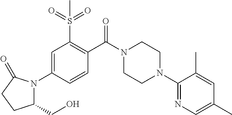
C1=C(N2C(CO)CCC2=O)C=CC(C(N2CCN(C3=NC=C(C)C=C3C)CC2)=O)=C1S(=O)(=O)C
